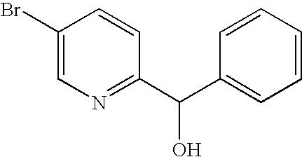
C1(Br)=CN=C(C(C2=CC=CC=C2)O)C=C1
